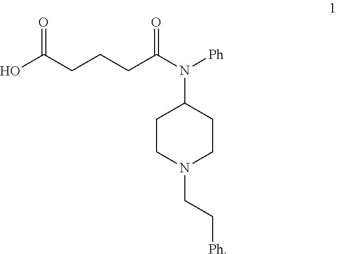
OC(CCCC(N([Ph])C1CCN(CC[Ph])CC1)=O)=O
